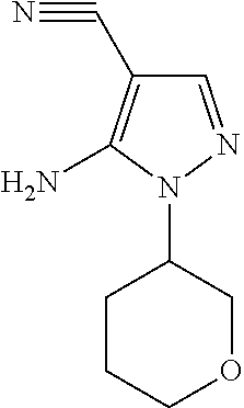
C1(N2N=CC(C#N)=C2N)CCCOC1
